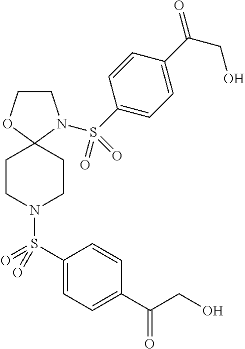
C1COC2(N1S(C1=CC=C(C(CO)=O)C=C1)(=O)=O)CCN(S(C1=CC=C(C(CO)=O)C=C1)(=O)=O)CC2
